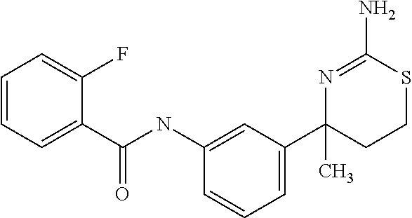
C1=CC=C(C(NC2=CC(C3(C)CCSC(N)=N3)=CC=C2)=O)C(F)=C1
